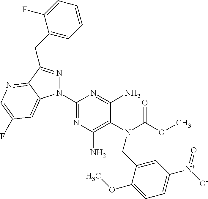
C1(N2N=C(CC3=CC=CC=C3F)C3=NC=C(F)C=C23)=NC(N)=C(N(C(OC)=O)CC2=CC([N+]([O-])=O)=CC=C2OC)C(N)=N1
